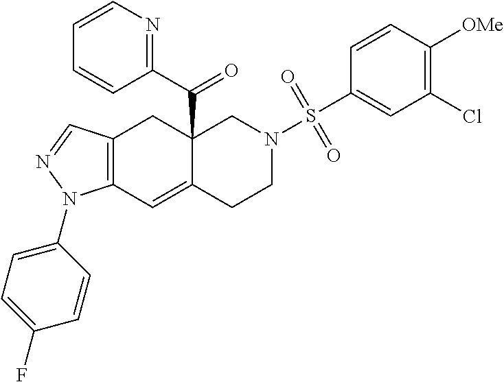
C12(C(C3=NC=CC=C3)=O)C(=CC3=C(C1)C=NN3C1=CC=C(F)C=C1)CCN(S(C1=CC(Cl)=C([OMe])C=C1)(=O)=O)C2
